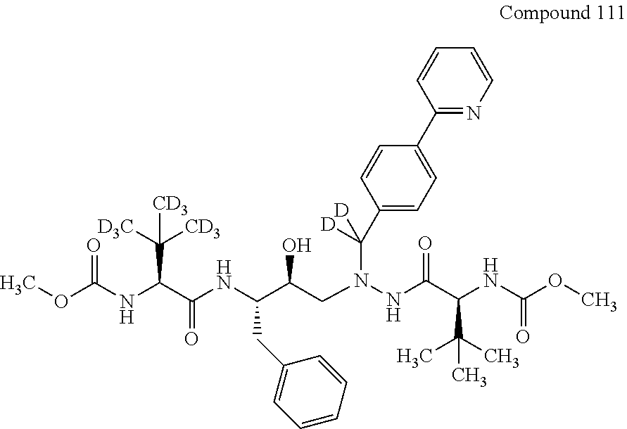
O(C(NC(C(NC(C(CN(NC(C(NC(OC)=O)C(C)(C)C)=O)C(C1=CC=C(C2=NC=CC=C2)C=C1)([D])[D])O)CC1=CC=CC=C1)=O)C([D3C])([CD3])[CD3])=O)C
